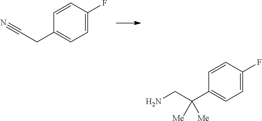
C1=CC(F)=CC=C1CC#N.C1=CC(F)=CC=C1C(CN)([Me])[Me]
